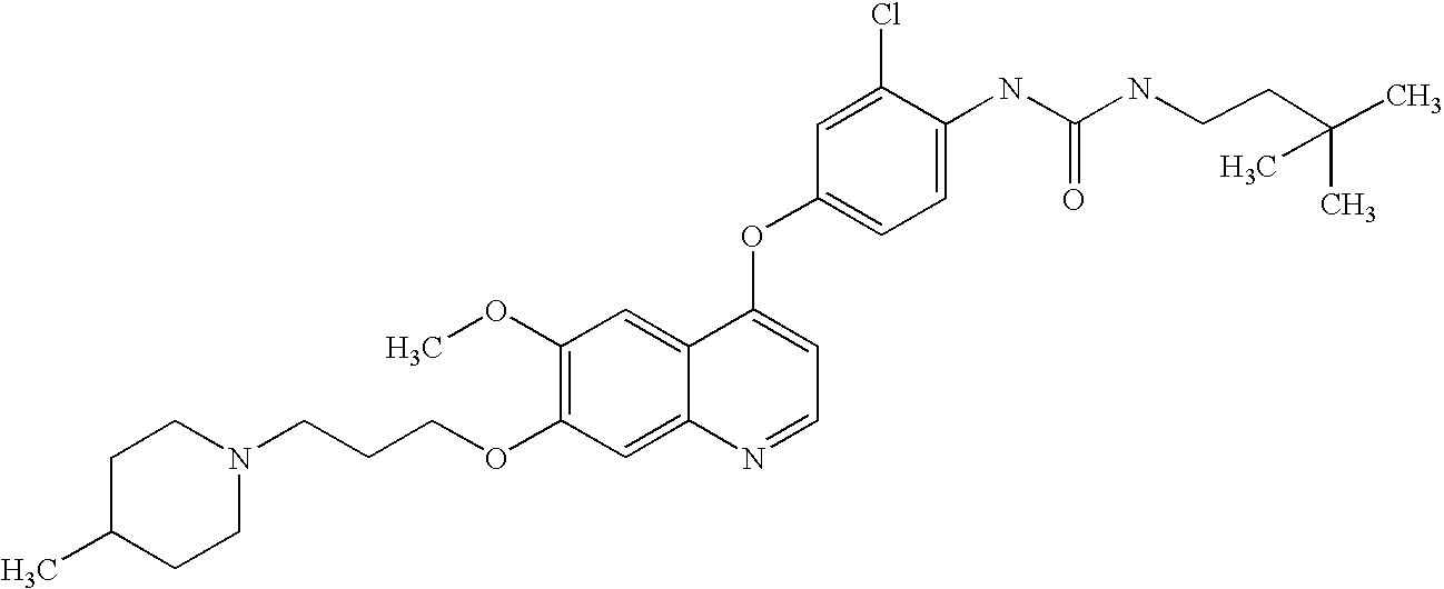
C1(Cl)=CC(OC2=CC=NC3=CC(OCCCN4CCC(C)CC4)=C(OC)C=C23)=CC=C1NC(=O)NCCC(C)(C)C
